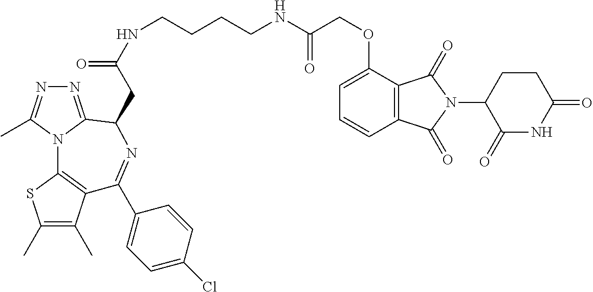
C1(C)=C(C)C2=C(S1)N1C(=NN=C1C)C(CC(=O)NCCCCNC(=O)COC1=CC=CC3=C1C(=O)N(C1C(=O)NC(=O)CC1)C3=O)N=C2C1=CC=C(Cl)C=C1
